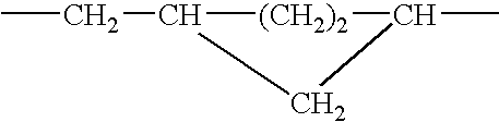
CCC1[(CH2)2]C(C)C1
